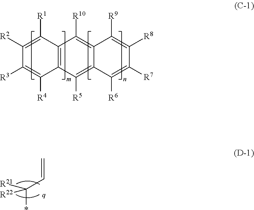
C12=C(C([R5])=C3C(=C1[R10])C([R9])=C([R8])C([R7])=C3[R6])C([R4])=C([R3])C([R2])=C2[R1].C=CC(*)([R21])[R22]
